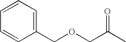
C(C(=O)C)OCC1=CC=CC=C1
